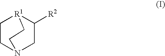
C1CN2CC([R2])[R1]1CC2
